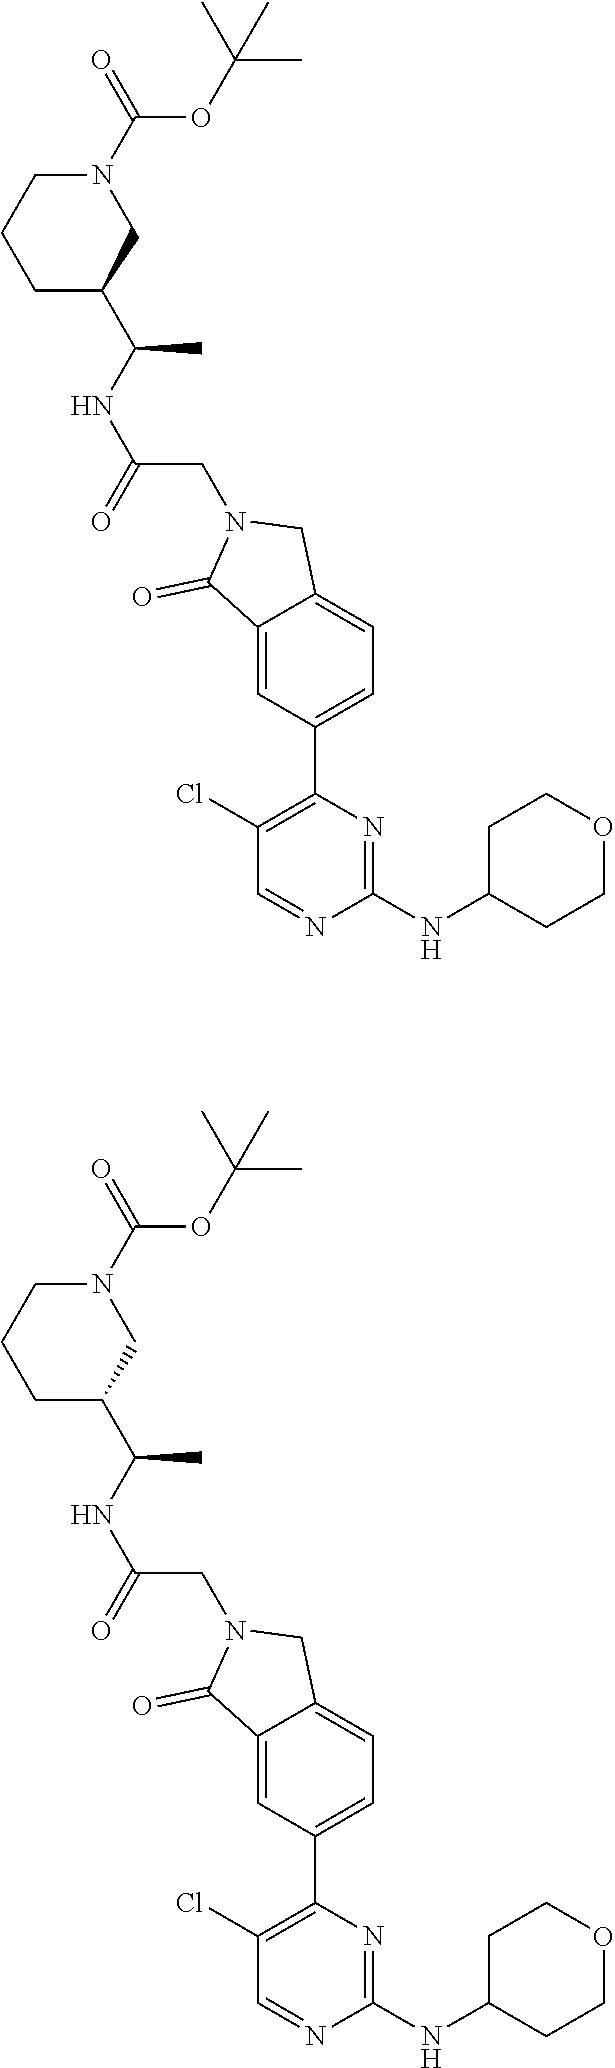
C1(NC2CCOCC2)=NC(C2=CC=C3C(=C2)C(=O)N(CC(NC(C2CCCN(C(OC(C)(C)C)=O)C2)C)=O)C3)=C(Cl)C=N1.C1(NC2CCOCC2)=NC(C2=CC=C3C(=C2)C(=O)N(CC(NC(C2CN(C(OC(C)(C)C)=O)CCC2)C)=O)C3)=C(Cl)C=N1
